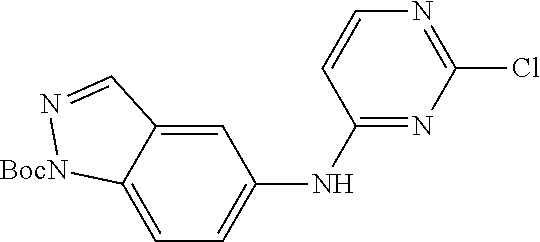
C1(Cl)=NC=CC(NC2=CC=C3C(=C2)C=N[BocN]3)=N1
